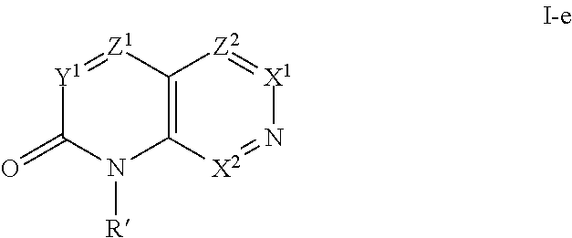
C12=C([X2]=N[X1]=[Z2]1)N([R])C(=O)[Y1]=[Z1]2
